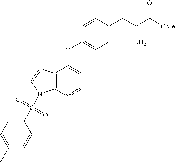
C12=C(N=CC=C1OC1=CC=C(CC(C([OMe])=O)N)C=C1)N(S(=O)(=O)C1=CC=C(C)C=C1)C=C2
